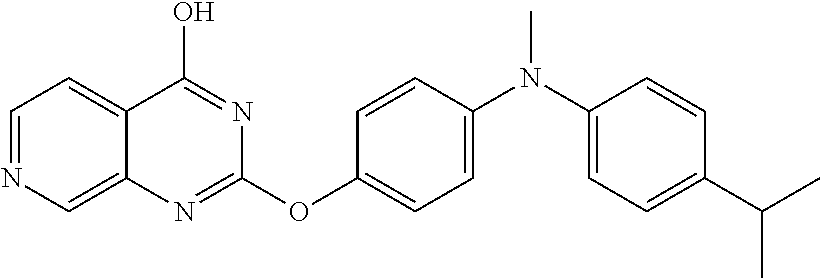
C1=NC=C2C(=C1)C(O)=NC(OC1=CC=C(N(C)C3=CC=C(C(C)C)C=C3)C=C1)=N2
